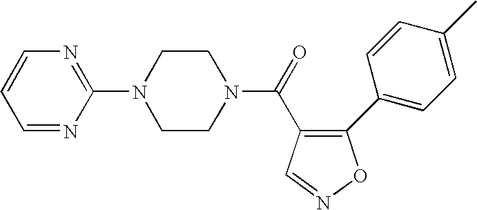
N1(C(=O)C2=C(C3=CC=C(C)C=C3)ON=C2)CCN(C2=NC=CC=N2)CC1
